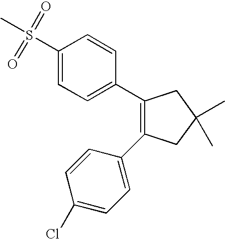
CS(C1=CC=C(C2=C(C3=CC=C(Cl)C=C3)CC(C)(C)C2)C=C1)(=O)=O
